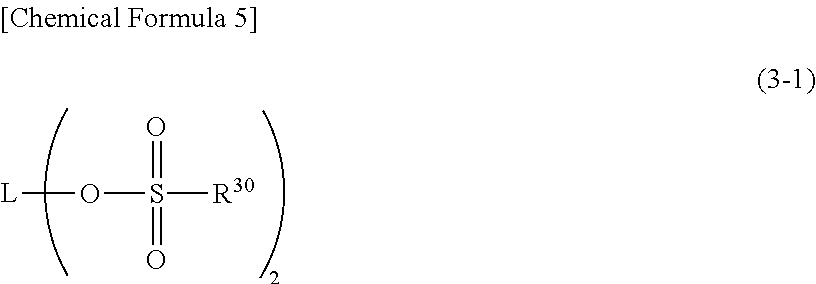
O(S(=O)(=O)[R30])[L]
